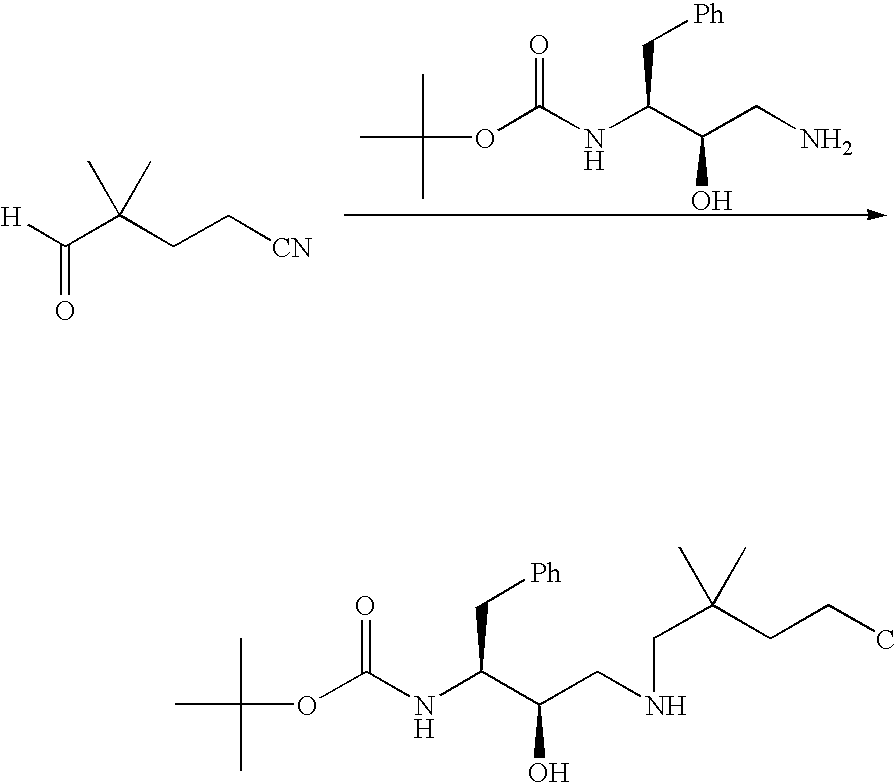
CC(C)(C)OC(NC(C(CN)O)C[Ph])=O.[H]C(C(CC[CN])(C)C)=O.CC(C)(C)OC(NC(C(CNCC(CCC)(C)C)O)C[Ph])=O
